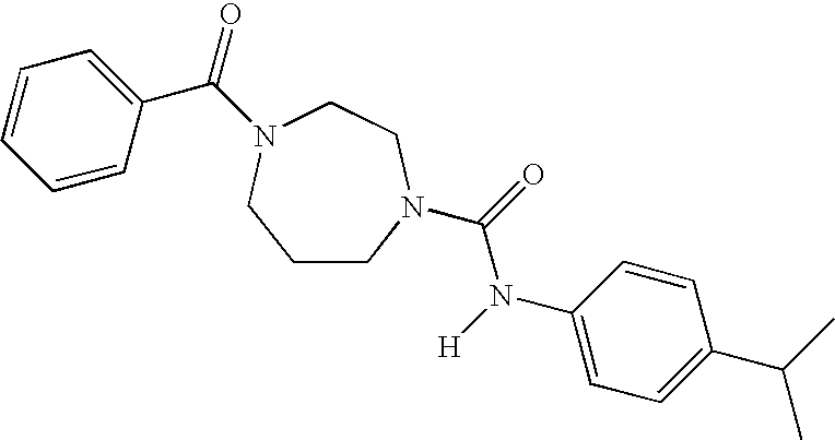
C1CN(C(=O)N([H])C2=CC=C(C(C)C)C=C2)CCN(C(=O)C2=CC=CC=C2)C1
